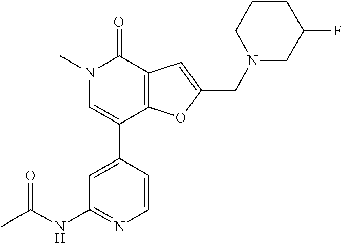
N1(C)C=C(C2=CC(NC(C)=O)=NC=C2)C2=C(C1=O)C=C(CN1CCCC(F)C1)O2
